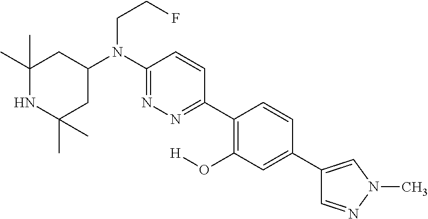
C1(C)(C)NC(C)(C)CC(N(C2=NN=C(C3=C(O[H])C=C(C4=CN(C)N=C4)C=C3)C=C2)CCF)C1
